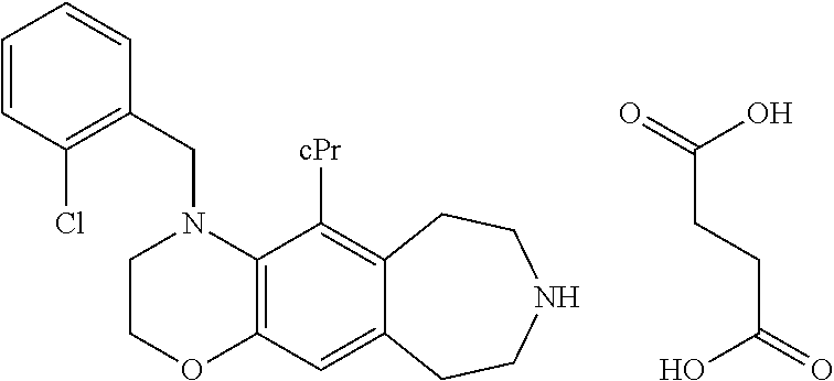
C1COC2=C(N1CC1=C(Cl)C=CC=C1)C([cPr])=C1C(=C2)CCNCC1.OC(=O)CCC(O)=O
